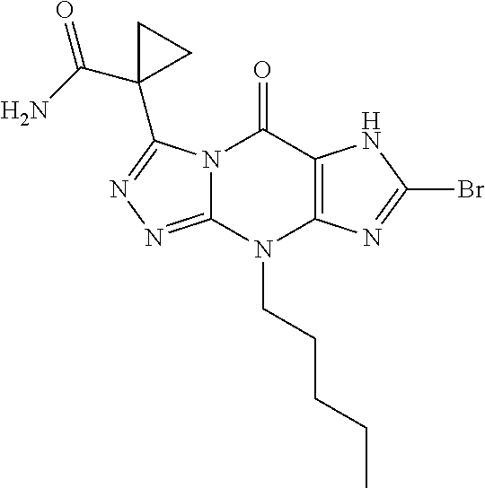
N12C(=NN=C1C1(C(=O)N)CC1)N(CCCCC)C1=C(C2=O)NC(Br)=N1
